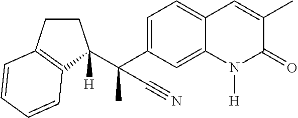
C1(C(C)(C#N)C2([H])CCC3=C2C=CC=C3)=CC=C2C(=C1)N([H])C(=O)C(C)=C2
